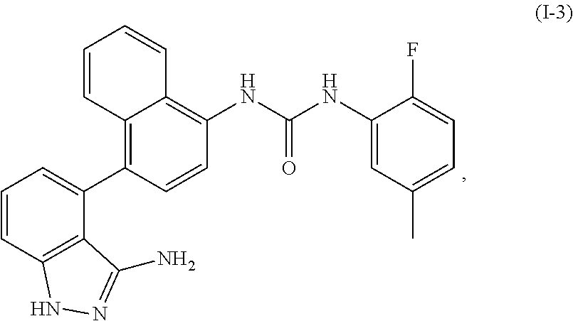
C12=C(C3=CC=CC4=C3C(N)=NN4)C=CC(NC(NC3=CC(C)=CC=C3F)=O)=C1C=CC=C2
